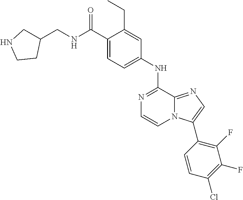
C1(C(NCC2CNCC2)=O)=CC=C(NC2=NC=CN3C2=NC=C3C2=C(F)C(F)=C(Cl)C=C2)C=C1CC
